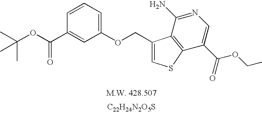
[C22H24N2O5S].CC(C)(C)OC(=O)C1=CC(OCC2=CSC3=C2C(N)=NC=C3C(=O)OCC)=CC=C1
